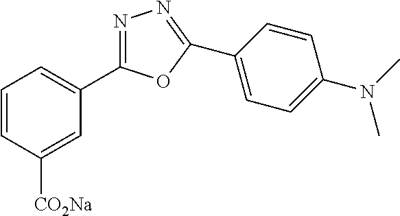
C1=CC([CO2Na])=CC(C2=NN=C(C3=CC=C(N(C)C)C=C3)O2)=C1
